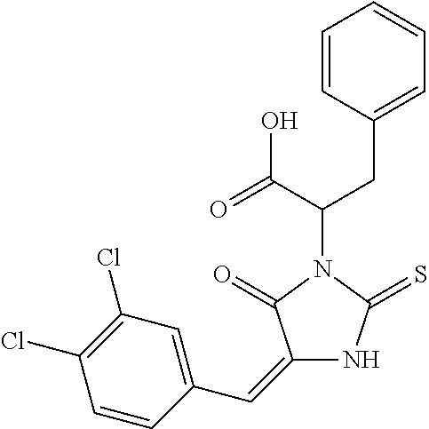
C1=CC(CC(C(=O)O)N2C(=O)C(=CC3=CC(Cl)=C(Cl)C=C3)NC2=S)=CC=C1
